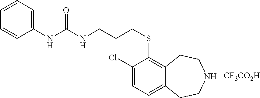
C1=CC=C(NC(NCCCSC2=C3C(=CC=C2Cl)CCNCC3)=O)C=C1.[CF3CO2H]
